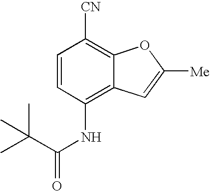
C1=CC(NC(C(C)(C)C)=O)=C2C(=C1[CN])OC([Me])=C2
